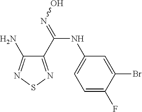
NC1=NSN=C1C(=NO)NC1=CC=C(F)C(Br)=C1
